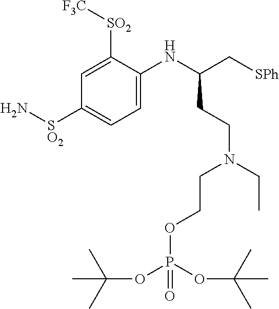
C1(NC(C[SPh])CCN(CC)CCOP(OC(C)(C)C)(OC(C)(C)C)=O)=CC=C([SO2]N)C=C1[SO2][F3C]
